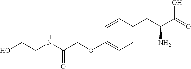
OCCNC(COC1=CC=C(CC(C(=O)O)N)C=C1)=O
